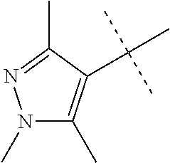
N1(C)C(C)=C(C(C)(C)C)C(C)=N1
